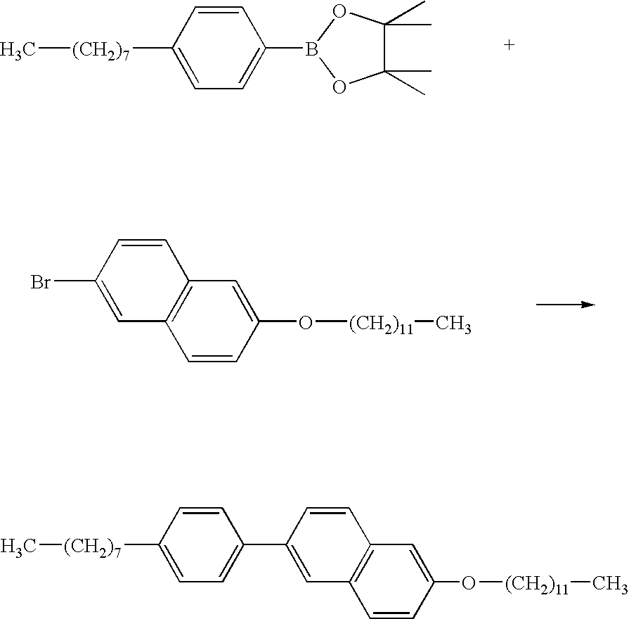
C1(C)(C)C(C)(C)OB(C2=CC=C([(CH2)7]C)C=C2)O1.C1=CC(O[(CH2)11]C)=CC2=C1C=C(Br)C=C2.C1=CC(O[(CH2)11]C)=CC2=C1C=C(C1=CC=C([(CH2)7]C)C=C1)C=C2
